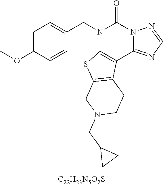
C1=C(OC)C=CC(CN2C3=C(C4=NC=NN4C2=O)C2=C(S3)CN(CC3CC3)CC2)=C1.[C22H23N5O2S]
